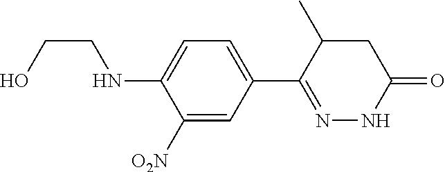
N(C1=CC=C(C2=NNC(=O)CC2C)C=C1[O2N])CCO
